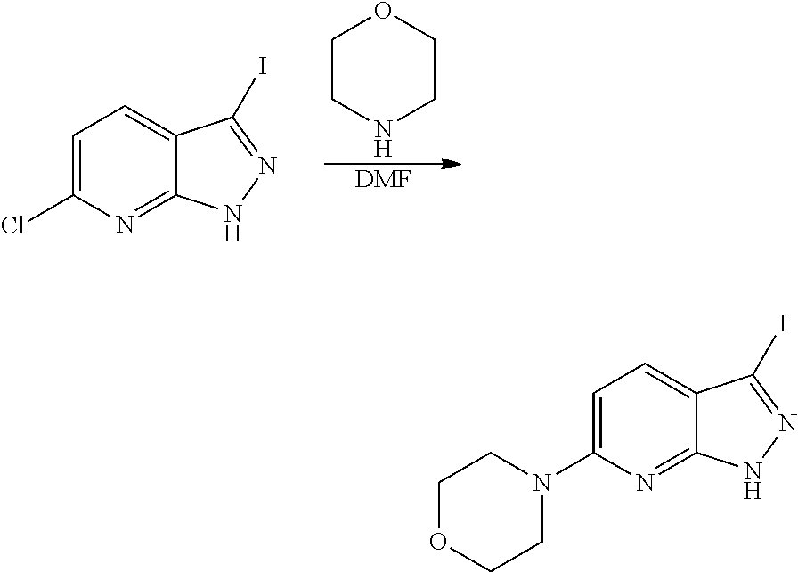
C1=C(Cl)N=C2C(=C1)C(I)=NN2.[DMF].C1CNCCO1.C1=C(N2CCOCC2)N=C2C(=C1)C(I)=NN2
